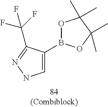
O1B(C2=CNN=C2C(F)(F)F)OC(C)(C)C1(C)C
